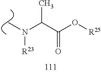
C(C(O[R25])=O)(N([R23])C)C
